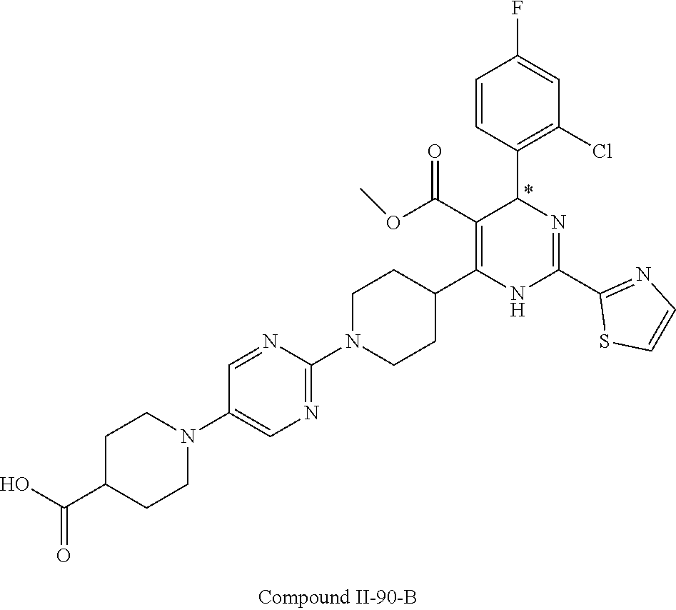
C1=C(F)C=CC(C2N=C(C3=NC=CS3)NC(C3CCN(C4=NC=C(N5CCC(C(=O)O)CC5)C=N4)CC3)=C2C(OC)=O)=C1Cl
